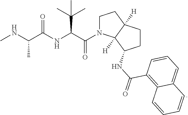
C1N(C(C(NC(C(NC)C)=O)C(C)(C)C)=O)C2([H])C([H])(C1)CCC2NC(=O)C1=C2C(=CC=C1)C=CC=C2
